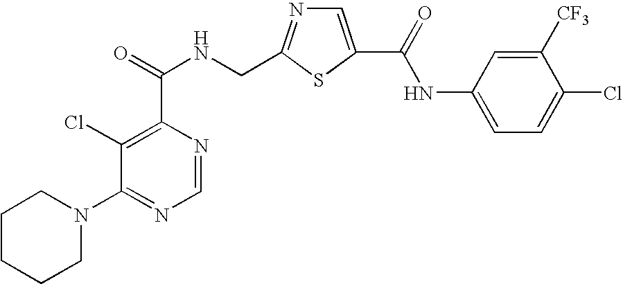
C1(Cl)=C(C(=O)NCC2=NC=C(C(=O)NC3=CC=C(Cl)C([CF3])=C3)S2)N=CN=C1N1CCCCC1
